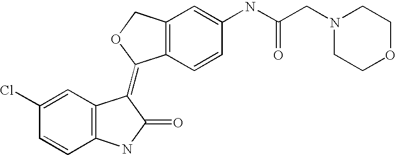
C1(Cl)=CC2=C(C=C1)NC(=O)C2=C1C2=C(CO1)C=C(NC(CN1CCOCC1)=O)C=C2
